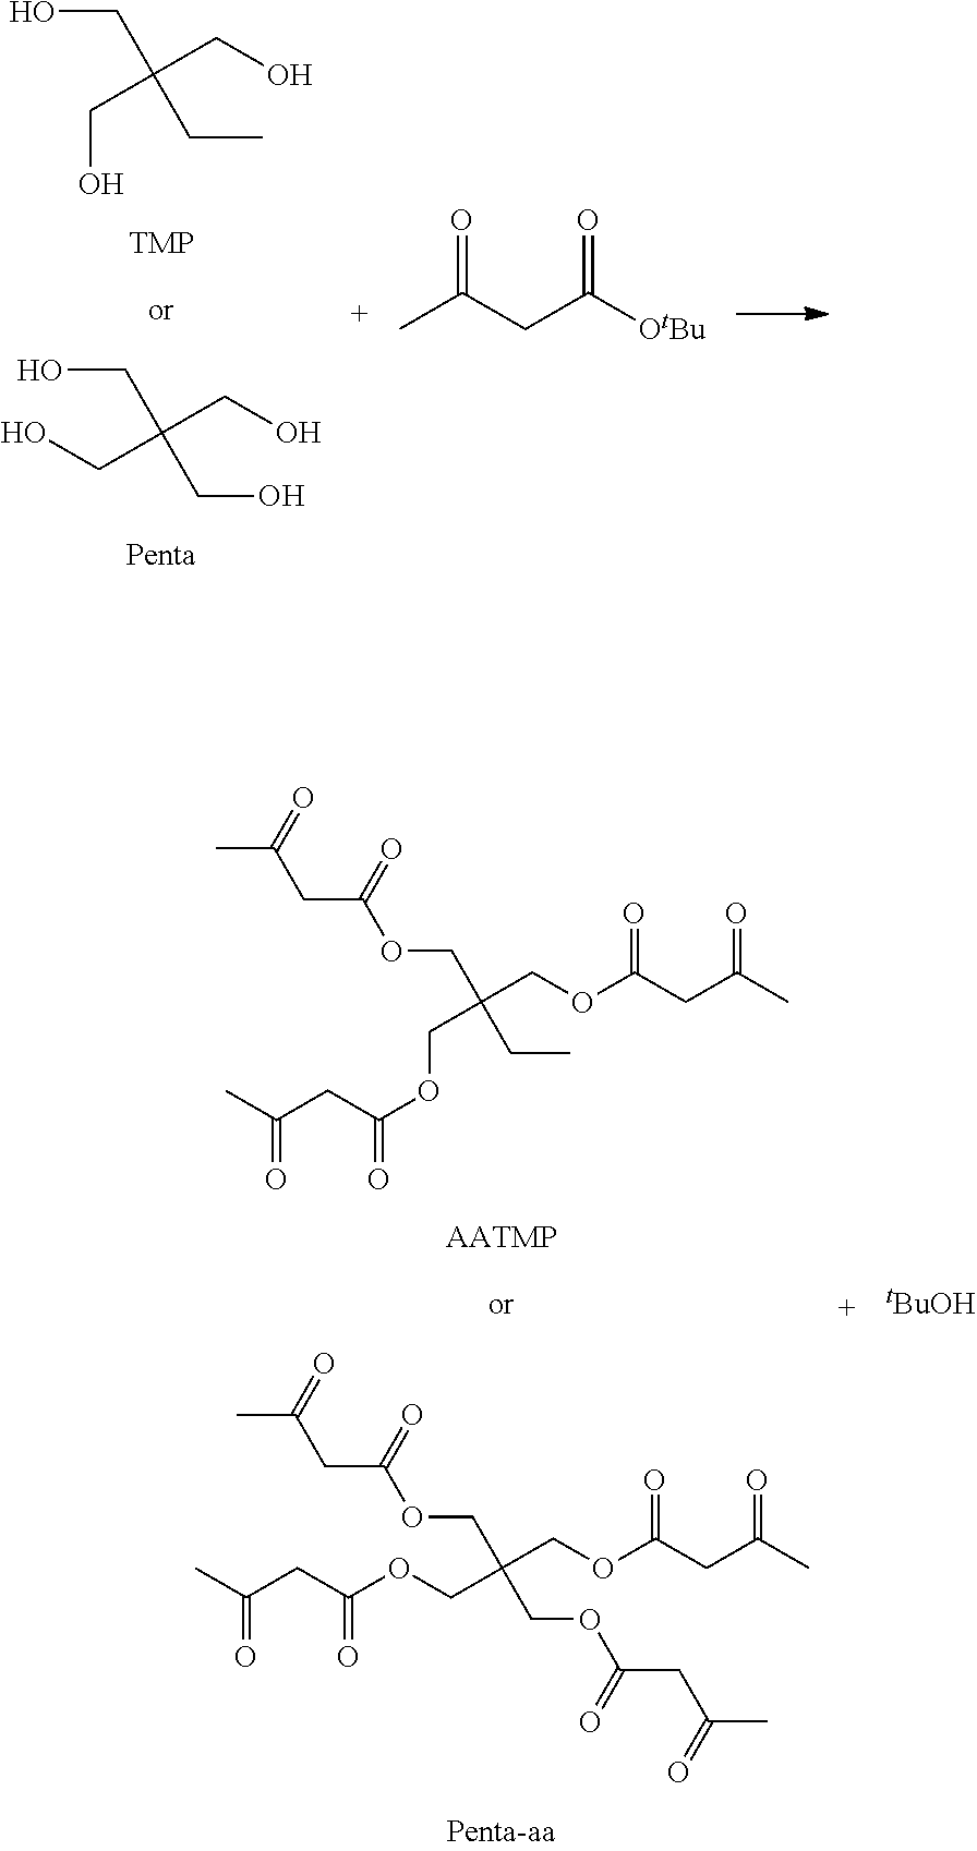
OCC(CO)(CO)CC.OCC(CO)(CO)CO.O=C(CC([OtBu])=O)C.CC(=O)CC(OCC(COC(CC(C)=O)=O)(CC)COC(=O)CC(C)=O)=O.CC(=O)CC(OCC(COC(CC(C)=O)=O)(COC(CC(C)=O)=O)COC(CC(C)=O)=O)=O.[tBuOH]
